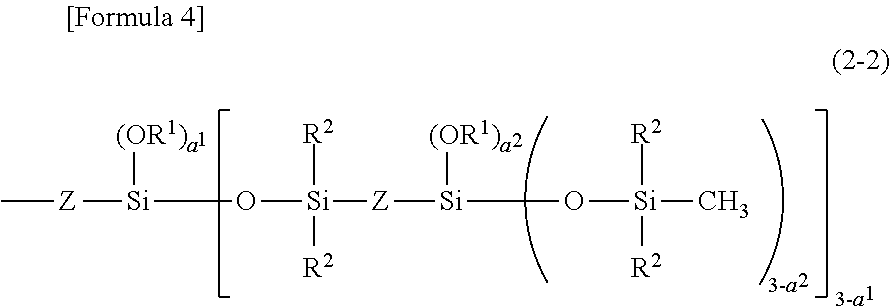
C[Z][Si]([(OR1)])O[Si]([R2])([R2])[Z][Si]([(OR1)])O[Si]([R2])([R2])C
